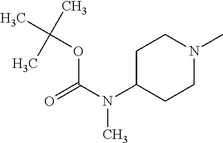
C1C(N(C(=O)OC(C)(C)C)C)CCN(C)C1
